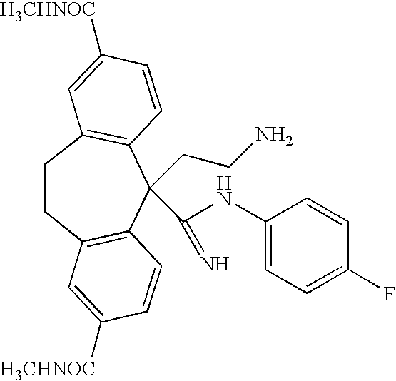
C1CC2=C(C(CCN)(C(NC3=CC=C(F)C=C3)=N)C3=C1C=C([H3CHNOC])C=C3)C=CC([H3CHNOC])=C2
